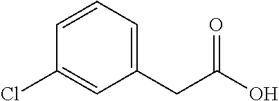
C1=CC(Cl)=CC(CC(O)=O)=C1
